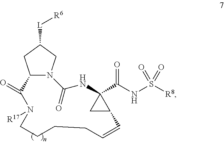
C12N(CC([L][R6])C1)C(=O)NC1(C(NS([R8])(=O)=O)=O)CC1C=CCCCCN([R17])C2=O
